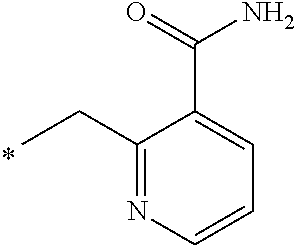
C1(CC)=NC=CC=C1C(=O)N
